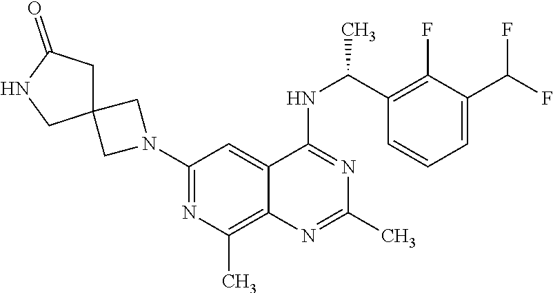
N(C1=NC(C)=NC2=C(C)N=C(N3CC4(C3)CC(=O)NC4)C=C12)C(C1=C(F)C(C(F)F)=CC=C1)C
